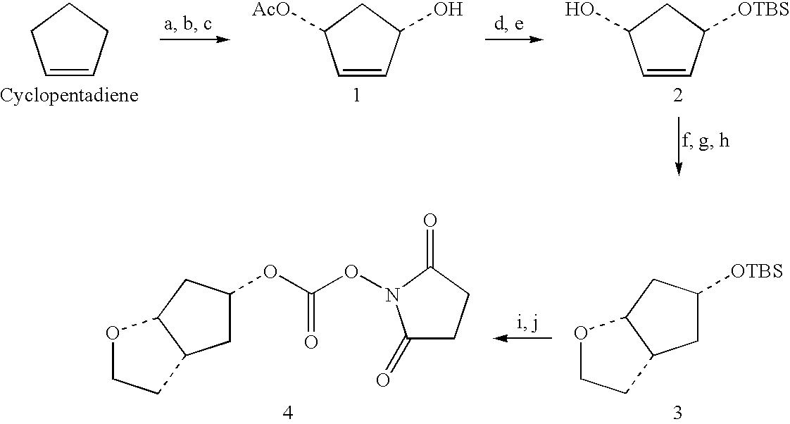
C1=CCCC1.C1=CC(O)CC1[AcO].C1=CC([OTBS])CC1O.O1CCC2C1CC([OTBS])C2.O1CCC2C1CC(OC(ON1C(=O)CCC1=O)=O)C2
